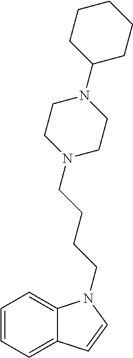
C1=CC=C2C(=C1)N(CCCCN1CCN(C3CCCCC3)CC1)C=C2
